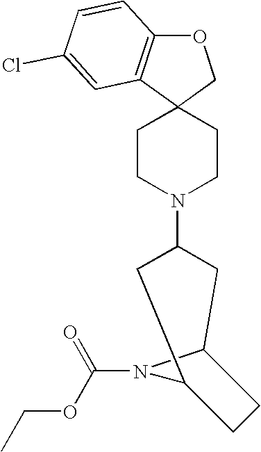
O1C2=C(C3(C1)CCN(C1CC4N(C(OCC)=O)C(C1)CC4)CC3)C=C(Cl)C=C2
